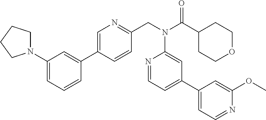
C1=C(C2=CC(N3CCCC3)=CC=C2)C=CC(CN(C(C2CCOCC2)=O)C2=CC(C3=CC=NC(OC)=C3)=CC=N2)=N1
